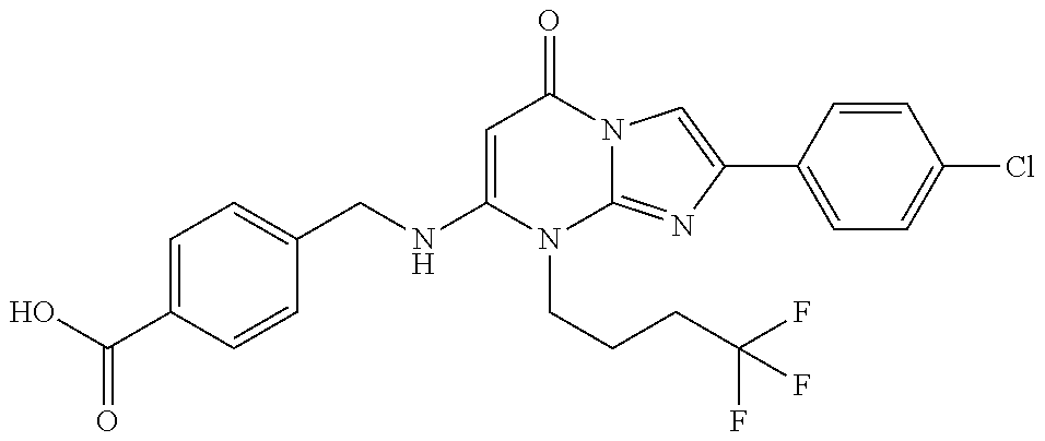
C1(NCC2=CC=C(C(=O)O)C=C2)=CC(=O)N2C(=NC(C3=CC=C(Cl)C=C3)=C2)N1CCCC(F)(F)F
